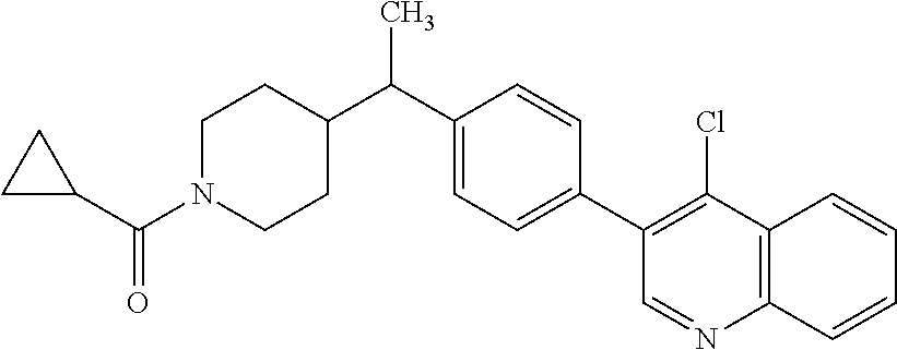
C1(C(C2CCN(C(C3CC3)=O)CC2)C)=CC=C(C2=C(Cl)C3=C(N=C2)C=CC=C3)C=C1
